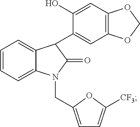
C1=CC=C2C(=C1)C(C1=CC3=C(C=C1O)OCO3)C(=O)N2CC1=CC=C([CF3])O1
